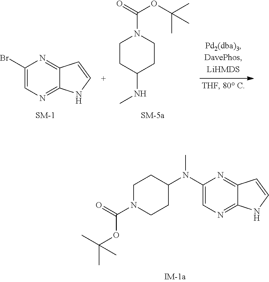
C1N(C(=O)OC(C)(C)C)CCC(N(C2=CN=C3C(=N2)C=CN3)C)C1.C1(Br)=CN=C2C(=N1)C=CN2.C1CC(NC)CCN1C(=O)OC(C)(C)C
